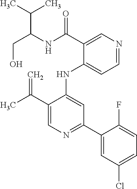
N(C1=CC(C2=CC(Cl)=CC=C2F)=NC=C1C(C)=C)C1=CC=NC=C1C(NC(CO)C(C)C)=O
